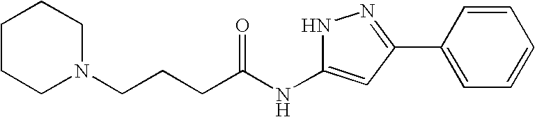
C(NC1=CC(C2=CC=CC=C2)=NN1)(=O)CCCN1CCCCC1
